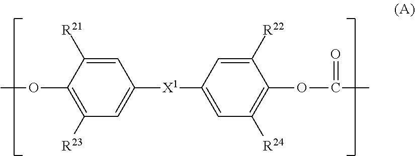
C1=C([R21])C(OC)=C([R23])C=C1[X1]C1=CC([R24])=C(OC(=O)C)C([R22])=C1
